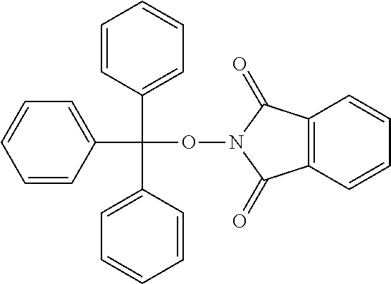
C1=CC(C(C2=CC=CC=C2)(ON2C(=O)C3=C(C2=O)C=CC=C3)C2=CC=CC=C2)=CC=C1
